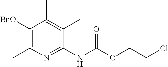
C1(NC(OCCCl)=O)=NC(C)=C([BnO])C(C)=C1C
